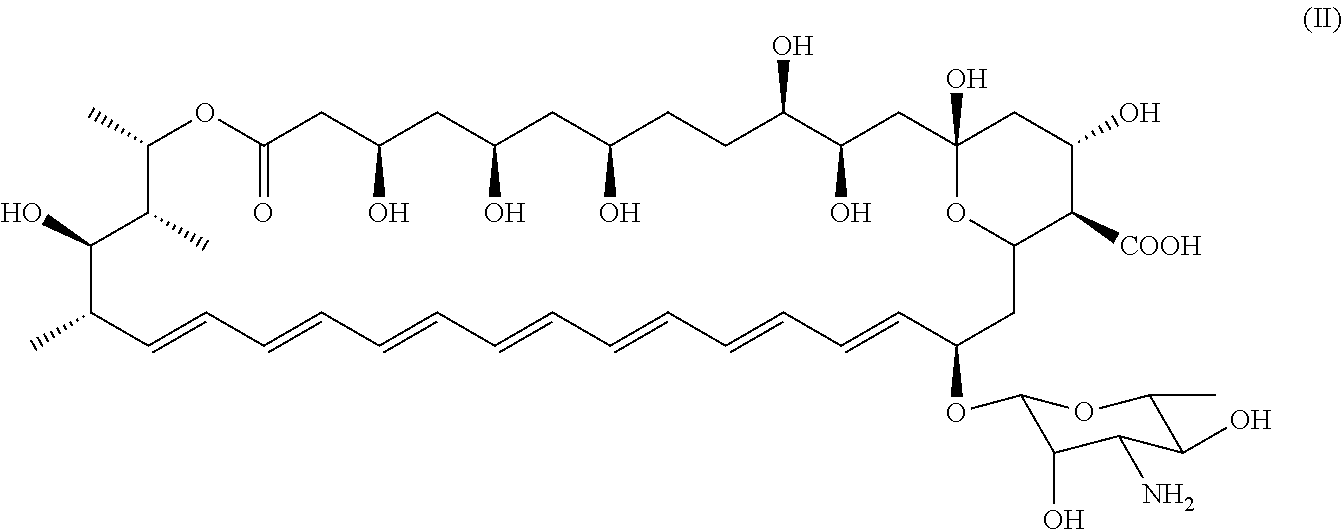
CC1OC(=O)CC(O)CC(O)CC(O)CCC(O)C(O)CC2(O)CC(O)C([COOH])C(CC(OC3C(O)C(N)C(O)C(C)O3)C=CC=CC=CC=CC=CC=CC=CC(C)C(O)C1C)O2
